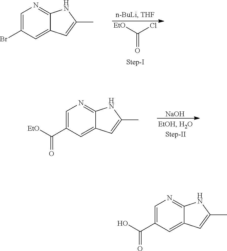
[EtO]C(Cl)=O.C1=C(Br)C=C2C(=N1)NC(C)=C2.[NaOH].C1=C(C([EtO])=O)C=C2C(=N1)NC(C)=C2.C1=C(C(O)=O)C=C2C(=N1)NC(C)=C2
